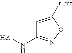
C1=C([t-but])ON=C1N[Het]
